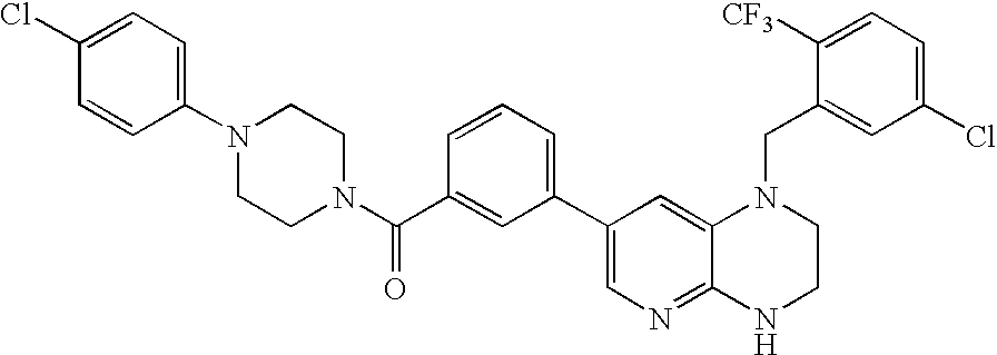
C1(N2CCN(C(C3=CC(C4=CN=C5C(=C4)N(CC4=CC(Cl)=CC=C4[CF3])CCN5)=CC=C3)=O)CC2)=CC=C(Cl)C=C1
